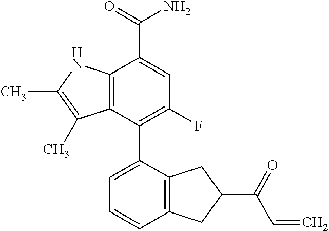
C1(C2=CC=CC3=C2CC(C(C=C)=O)C3)=C(F)C=C(C(=O)N)C2=C1C(C)=C(C)N2
